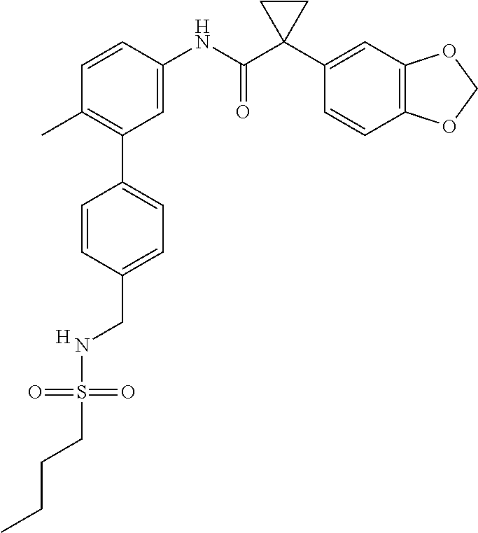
C1=C(NC(C2(C3=CC4=C(C=C3)OCO4)CC2)=O)C=CC(C)=C1C1=CC=C(CNS(=O)(=O)CCCC)C=C1.[H]
